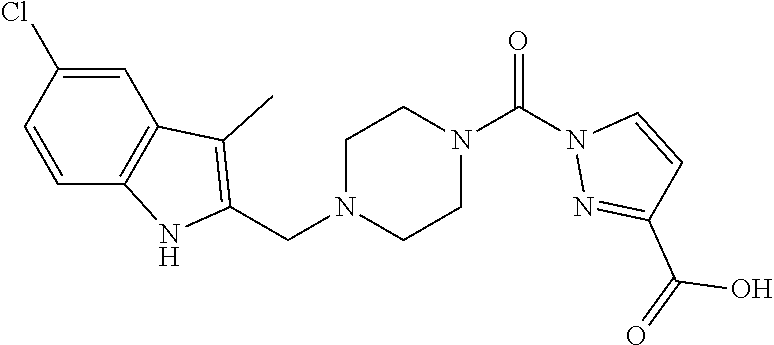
C1N(CC2=C(C)C3=C(N2)C=CC(Cl)=C3)CCN(C(=O)N2N=C(C(=O)O)C=C2)C1
